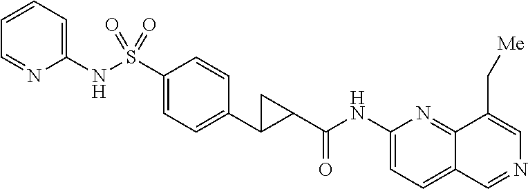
C1(NC(=O)C2CC2C2=CC=C(S(NC3=CC=CC=N3)(=O)=O)C=C2)=CC=C2C(=N1)C(C[Me])=CN=C2
